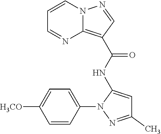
N12C(=C(C(NC3=CC(C)=NN3C3=CC=C([H3CO])C=C3)=O)C=N1)N=CC=C2
